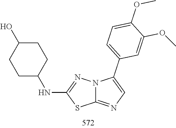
C1(NC2CCC(O)CC2)=NN2C(=NC=C2C2=CC=C(OC)C(OC)=C2)S1
